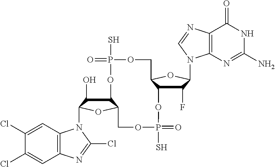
C12C(O)C(N3C4=C(C=C(Cl)C(Cl)=C4)N=C3Cl)OC1COP(S)(=O)OC1C(F)C(N3C4=C(C(=O)NC(N)=N4)N=C3)OC1COP(S)(=O)O2
